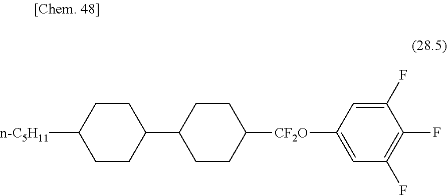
[n-C5H11]C1CCC(C2CCC([CF2O]C3=CC(F)=C(F)C(F)=C3)CC2)CC1
